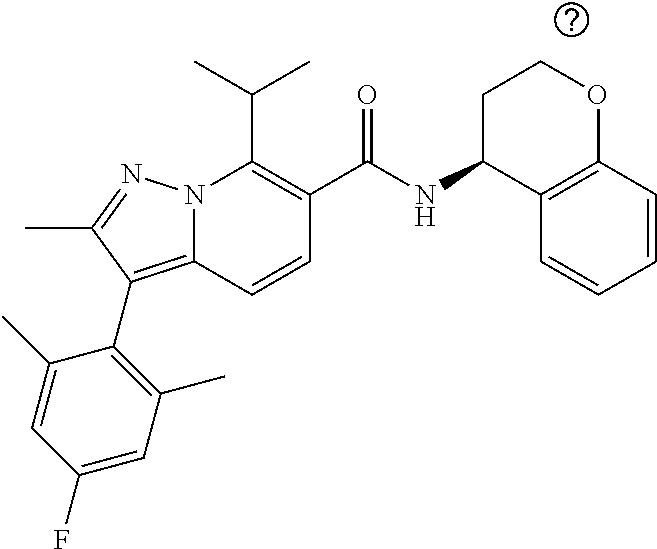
N12C(=C(C3=C(C)C=C(F)C=C3C)C(C)=N1)C=CC(C(=O)NC1C3=C(OCC1)C=CC=C3)=C2C(C)C
